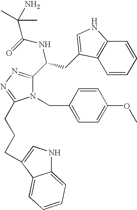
N1(CC2=CC=C(OC)C=C2)C(C(CC2=CNC3=C2C=CC=C3)NC(=O)C(N)(C)C)=NN=C1CCCC1=CNC2=CC=CC=C21
